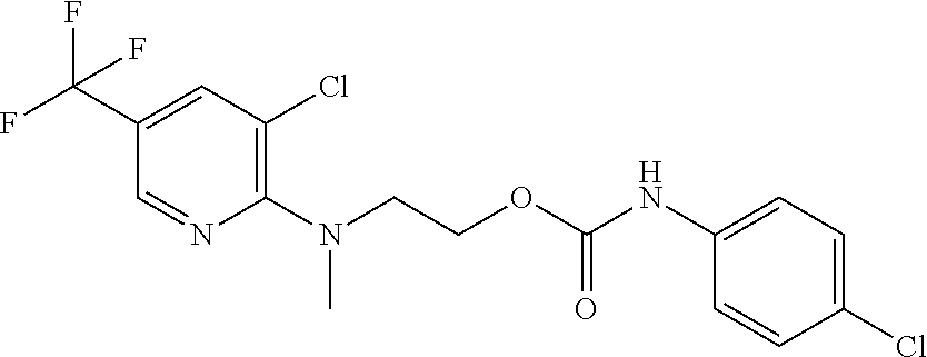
C(OC(NC1=CC=C(Cl)C=C1)=O)CN(C1=C(Cl)C=C(C(F)(F)F)C=N1)C
